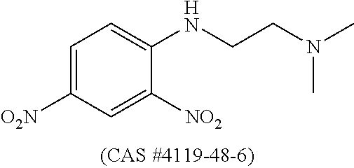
C1=C([O2N])C=C([NO2])C(NCCN(C)C)=C1
